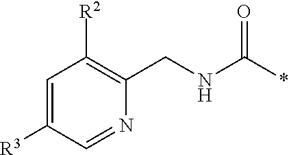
C1=C([R3])C=NC(CNC(*)=O)=C1[R2]
